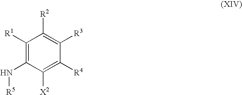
C1([R1])=C(N[R5])C([X2])=C([R4])C([R3])=C1[R2]
